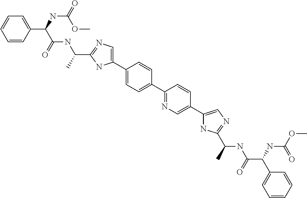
C1(C2=CC=C(C3=NC=C(C4=CN=C(C(NC(C(C5=CC=CC=C5)NC(=O)OC)=O)C)N4)C=C3)C=C2)=CN=C(C(NC(C(C2=CC=CC=C2)NC(=O)OC)=O)C)N1
